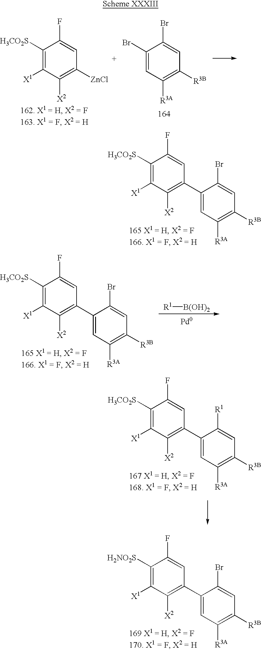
C1([H3CO2S])=C([X1])C([X2])=C([ZnCl])C=C1F.C1(Br)=CC([R3A])=C([R3B])C=C1Br.C1([H3CO2S])=C([X1])C([X2])=C(C2=CC([R3A])=C([R3B])C=C2Br)C=C1F.C1([H3CO2S])=C([X1])C([X2])=C(C2=CC([R3A])=C([R3B])C=C2Br)C=C1F.[R1][B(OH)2].C1([H3CO2S])=C([X1])C([X2])=C(C2=CC([R3A])=C([R3B])C=C2[R1])C=C1F.C1([H2NO2S])=C([X1])C([X2])=C(C2=CC([R3A])=C([R3B])C=C2Br)C=C1F
